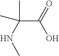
C(C(NC)(C)C)(O)=O
